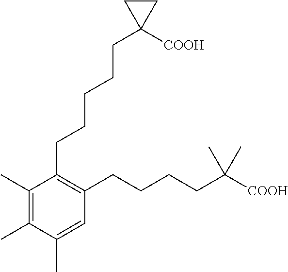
C1(C)=C(C)C(C)=CC(CCCCC([COOH])(C)C)=C1CCCCCC1([COOH])CC1
